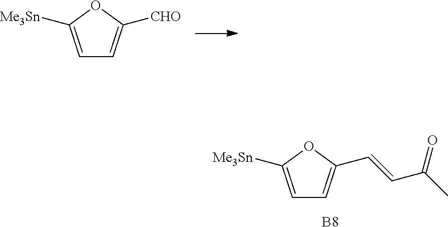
C1=C([Me3Sn])OC([CHO])=C1.C1=C([Me3Sn])OC(C=CC(C)=O)=C1.[B8]
